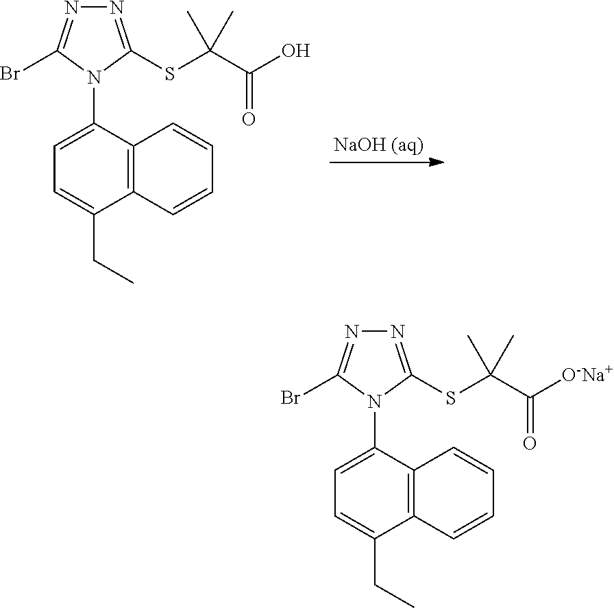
C12=C(C(N3C(Br)=NN=C3SC(C(=O)O)(C)C)=CC=C1CC)C=CC=C2.C12=C(C(N3C(Br)=NN=C3SC(C(=O)[O-Na+])(C)C)=CC=C1CC)C=CC=C2
